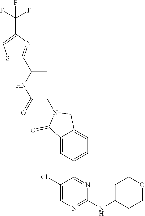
C1(Cl)=CN=C(NC2CCOCC2)N=C1C1=CC=C2C(=C1)C(=O)N(CC(NC(C)C1=NC(C(F)(F)F)=CS1)=O)C2
